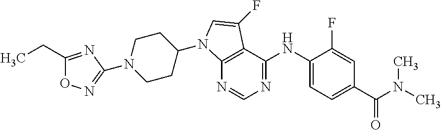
N1(C2=NOC(CC)=N2)CCC(N2C3=C(C(NC4=CC=C(C(N(C)C)=O)C=C4F)=NC=N3)C(F)=C2)CC1
